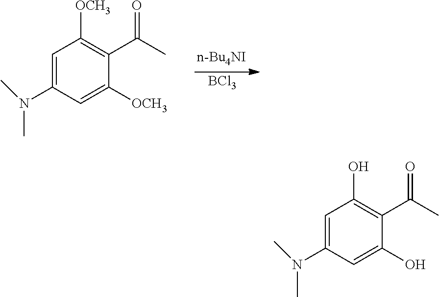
C1=C(N(C)C)C=C([OCH3])C(C(C)=O)=C1[OCH3].[BCl3].C1=C(N(C)C)C=C(O)C(C(C)=O)=C1O
